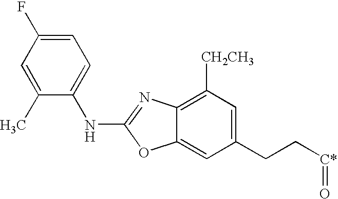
C1(C)=CC(F)=CC=C1NC1=NC2=C([CH2CH3])C=C(CC[C*]=O)C=C2O1
